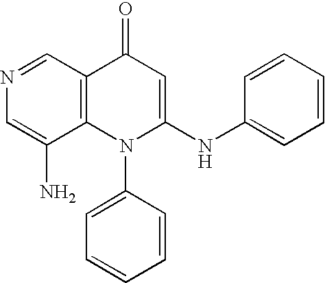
N1=CC2=C(C(N)=C1)N(C1=CC=CC=C1)C(NC1=CC=CC=C1)=CC2=O
